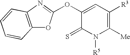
C1(OC2=NC3=C(O2)C=CC=C3)=CC([R3])=C([Me])N([R5])C1=S
